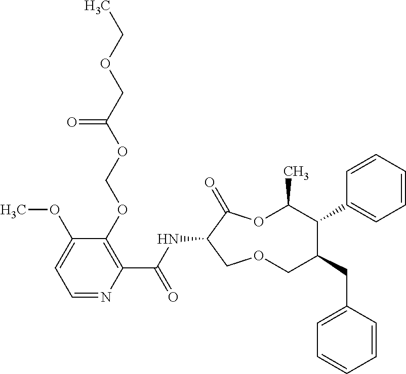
C1(OCOC(COCC)=O)=C(C(NC2C(=O)OC(C)C(C3=CC=CC=C3)C(CC3=CC=CC=C3)COC2)=O)N=CC=C1OC
